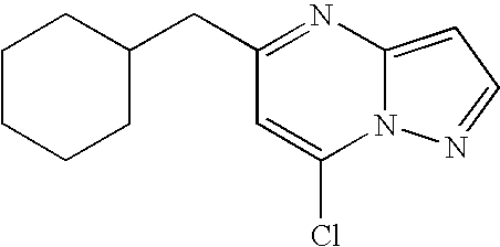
C(C1=NC2=CC=NN2C(Cl)=C1)C1CCCCC1
